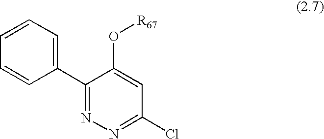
C1(C2=NN=C(Cl)C=C2O[R67])=CC=CC=C1
